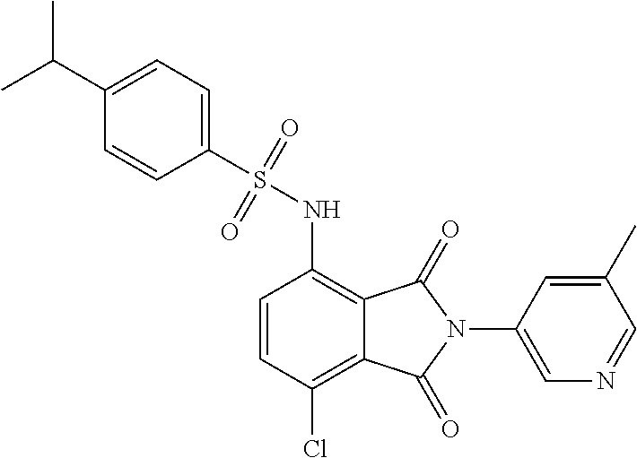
C1=CC(Cl)=C2C(=C1NS(C1=CC=C(C(C)C)C=C1)(=O)=O)C(=O)N(C1=CN=CC(C)=C1)C2=O
